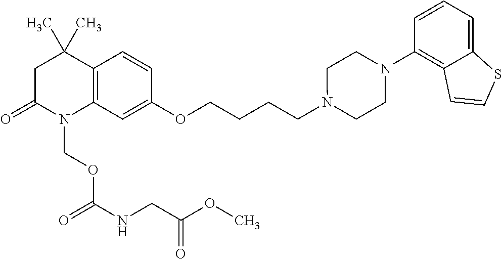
C1C(=O)N(COC(=O)NCC(OC)=O)C2=C(C1(C)C)C=CC(OCCCCN1CCN(C3=C4C(=CC=C3)SC=C4)CC1)=C2
